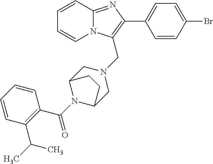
C1=CC2=NC(C3=CC=C(Br)C=C3)=C(CN3CC4N(C(C5=C(C(C)C)C=CC=C5)=O)C(C3)CC4)N2C=C1
